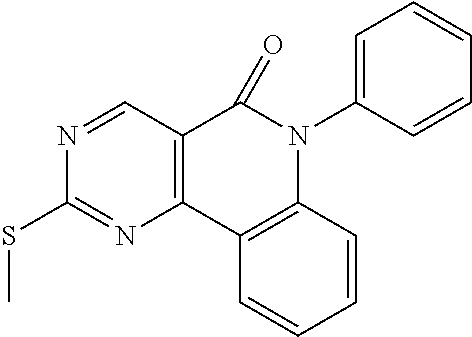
C12=C(C3=C(N(C4=CC=CC=C4)C1=O)C=CC=C3)N=C(SC)N=C2
